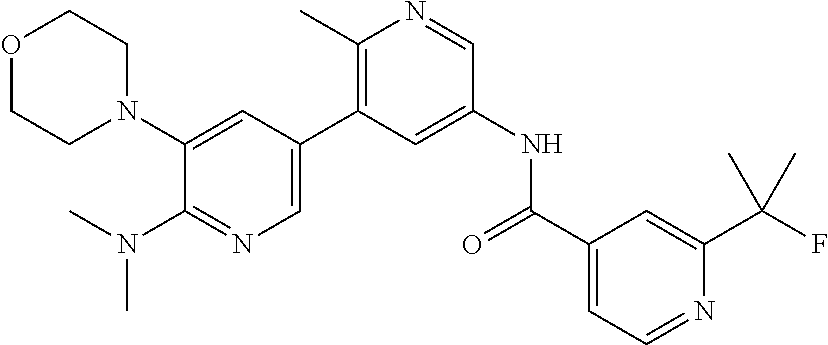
O1CCN(C2=CC(C3=C(C)N=CC(NC(C4=CC=NC(C(F)(C)C)=C4)=O)=C3)=CN=C2N(C)C)CC1
